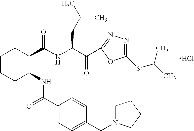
Cl.C1CCC(NC(=O)C2=CC=C(CN3CCCC3)C=C2)C(C(NC(C(C2=NN=C(SC(C)C)O2)=O)CC(C)C)=O)C1
